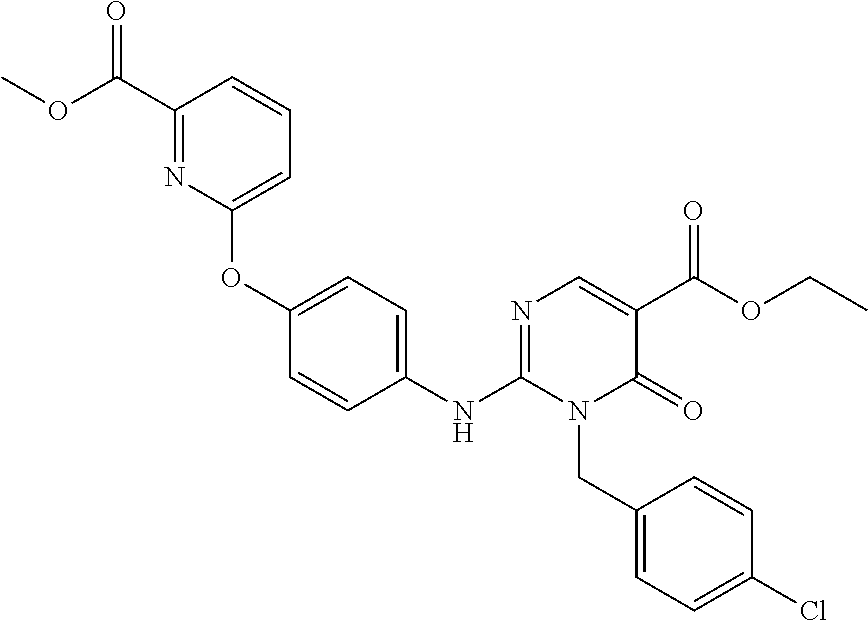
C1(NC2=NC=C(C(OCC)=O)C(=O)N2CC2=CC=C(Cl)C=C2)=CC=C(OC2=CC=CC(C(OC)=O)=N2)C=C1
